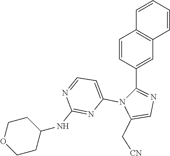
C1=CC(C2=NC=C(C[CN])N2C2=CC=NC(NC3CCOCC3)=N2)=CC2=C1C=CC=C2
